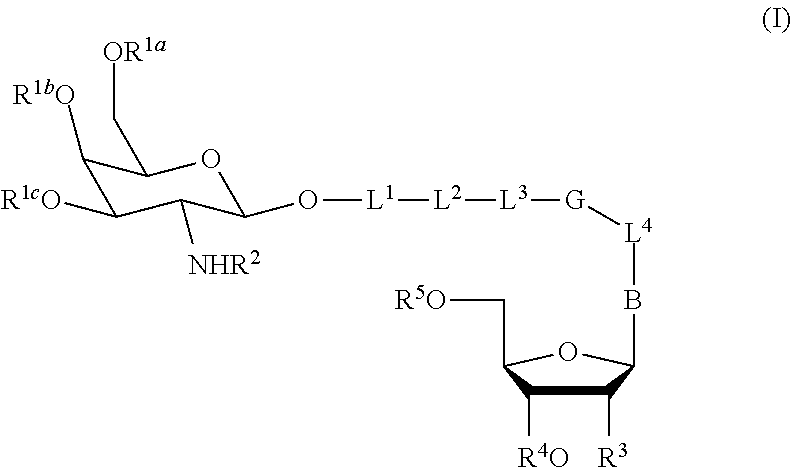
C1([R3])C([R4O])C(C[R5O])OC1B[L4][G][L3][L2][L1]OC1OC(C[OR1a])C([R1bO])C([R1cO])C1[NHR2]
